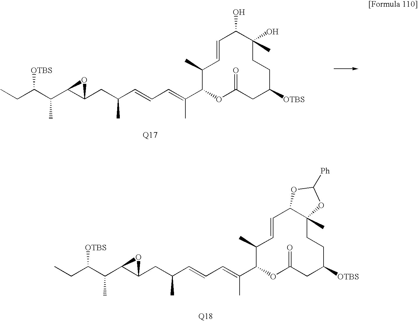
C1(C)C(C(=CC=CC(CC2C(C(C(CC)[OTBS])C)O2)C)C)OC(=O)CC([OTBS])CCC2(C)C(C=C1)OC([Ph])O2.C1(C)C(C(=CC=CC(CC2C(C(C(CC)[OTBS])C)O2)C)C)OC(=O)CC([OTBS])CCC(C)(O)C(O)C=C1
